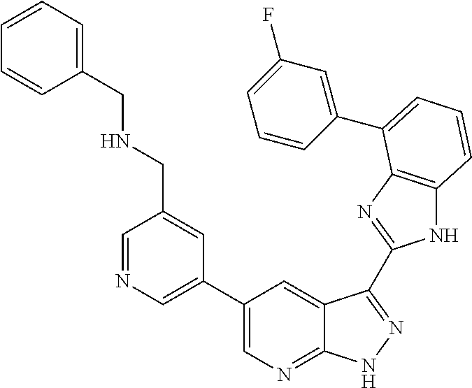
C1(C2=CN=CC(CNCC3=CC=CC=C3)=C2)=CN=C2C(=C1)C(C1=NC3=C(N1)C=CC=C3C1=CC(F)=CC=C1)=NN2
